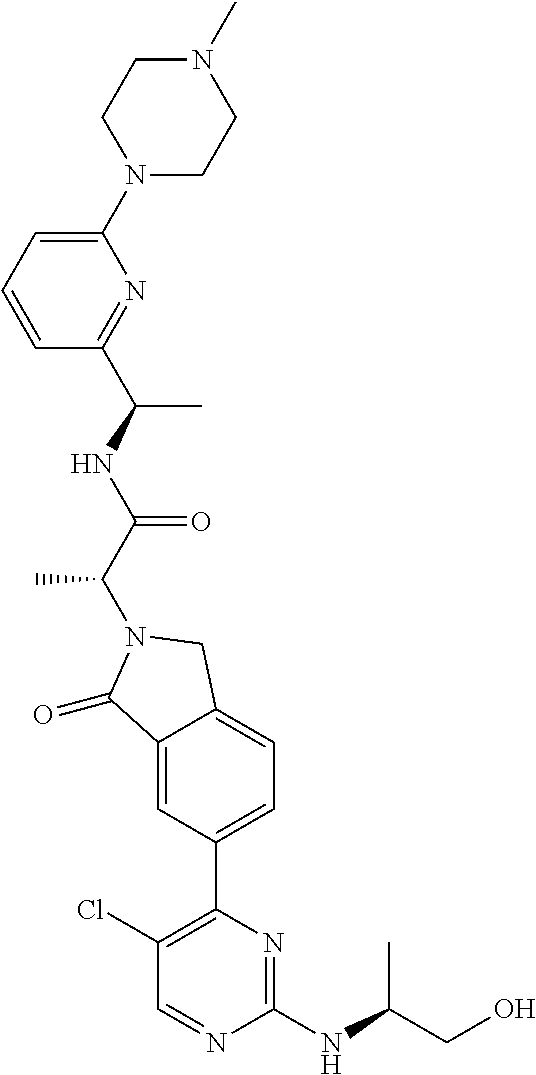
C1(=O)C2=CC(C3=C(Cl)C=NC(NC(CO)C)=N3)=CC=C2CN1C(C(=O)NC(C1=NC(N2CCN(C)CC2)=CC=C1)C)C
